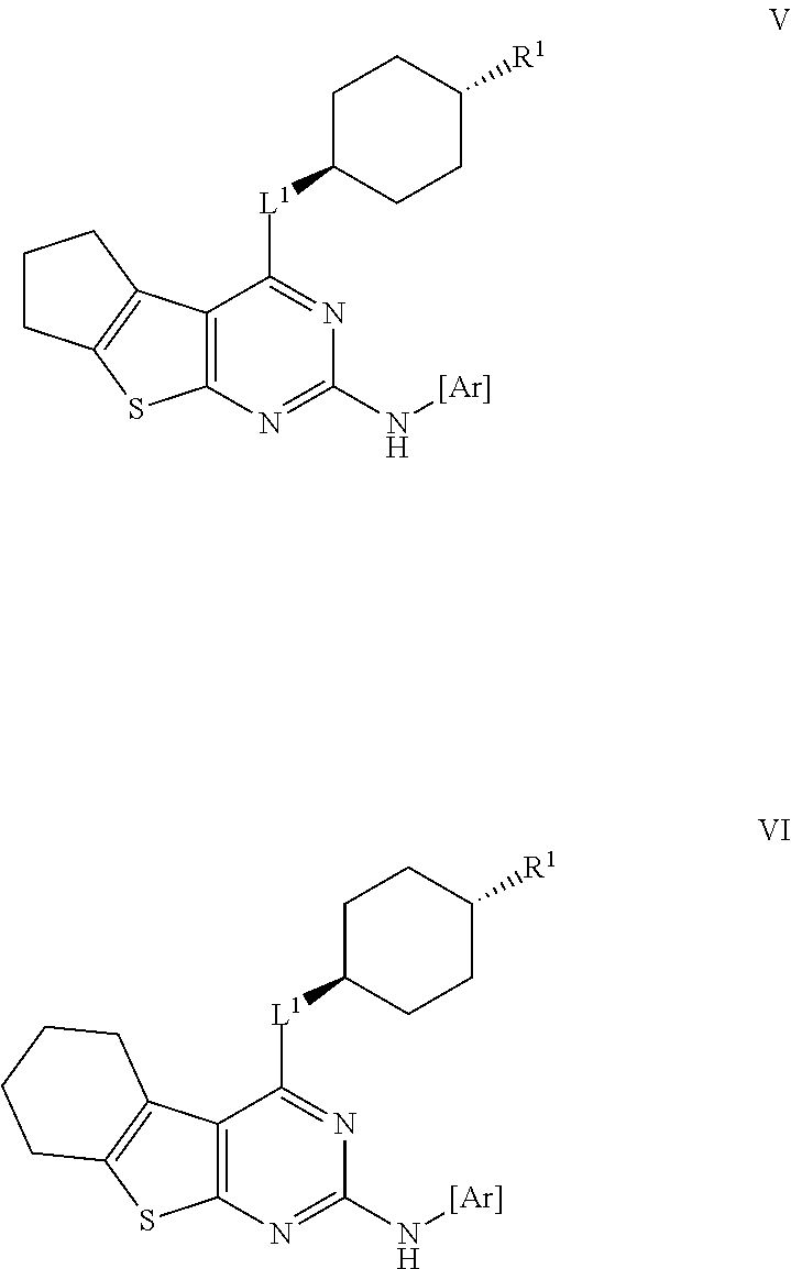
C12=C(N=C(N[Ar])N=C1[L1]C1CCC([R1])CC1)SC1=C2CCC1.C12=C(N=C(N[Ar])N=C1[L1]C1CCC([R1])CC1)SC1=C2CCCC1
